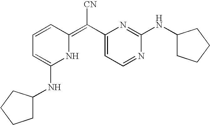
N1C(=C(C2=CC=NC(NC3CCCC3)=N2)[CN])C=CC=C1NC1CCCC1
